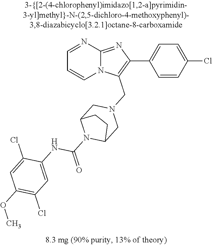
C1=CC(Cl)=CC=C1C1=C(CN2CC3N(C(=O)NC4=CC(Cl)=C(OC)C=C4Cl)C(C2)CC3)N2C(=N1)N=CC=C2
